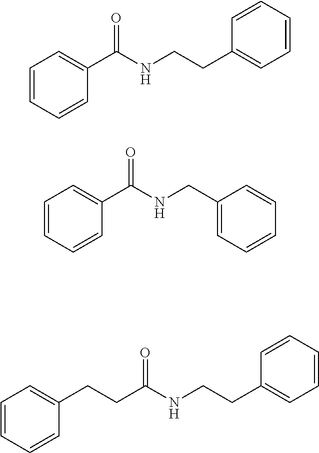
C1=CC=CC(C(NCCC2=CC=CC=C2)=O)=C1.C1=CC=CC(C(NCC2=CC=CC=C2)=O)=C1.C1=CC=CC(CCC(NCCC2=CC=CC=C2)=O)=C1
